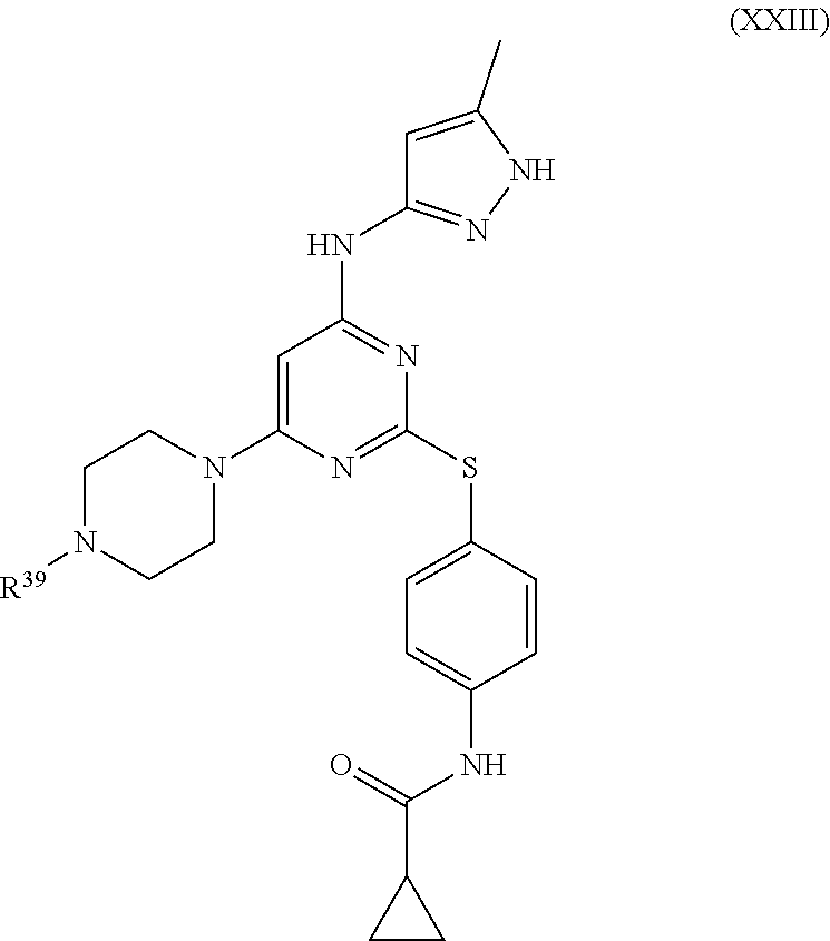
C1=C(SC2=NC(N3CCN([R39])CC3)=CC(NC3=NNC(C)=C3)=N2)C=CC(NC(C2CC2)=O)=C1
